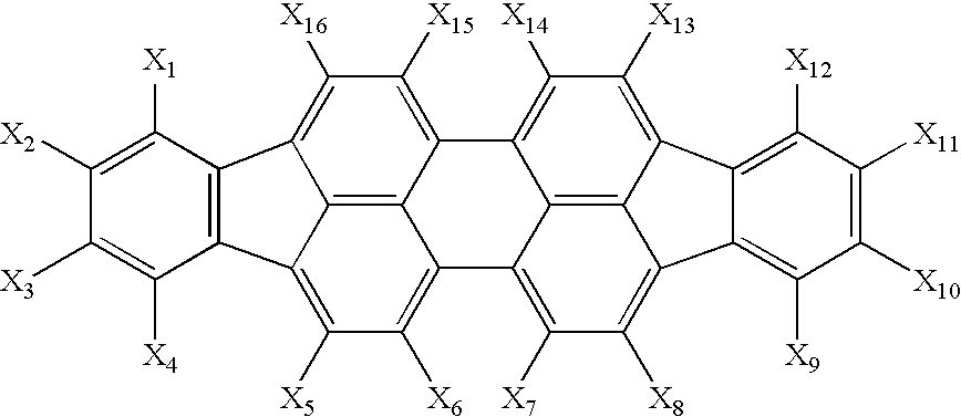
C1([X2])=C([X1])C2=C(C([X4])=C1[X3])C1=C([X5])C([X6])=C3C4=C1C2=C([X16])C([X15])=C4C1=C([X14])C([X13])=C2C4=C([X12])C([X11])=C([X10])C([X9])=C4C4=C([X8])C([X7])=C3C1=C24
